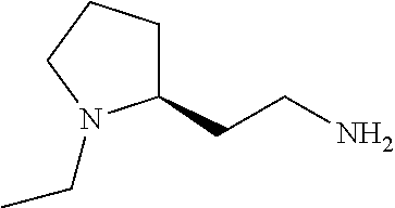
C1(CCN)CCCN1CC
